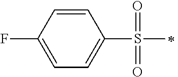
C1=C(F)C=CC(S(=O)(=O)C)=C1
